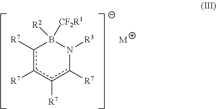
c1([R7])c([R7])c([R7])c([R7])N([R3])B1([CF2R1])[R2].[M]
